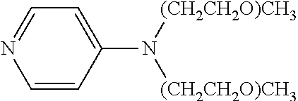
C1=CC(N([(CH2CH2O)CH3])[(CH2CH2O)CH3])=CC=N1
